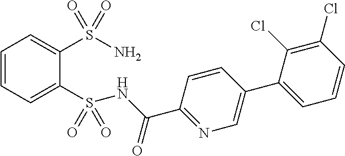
C1=CC=C(S(NC(C2=NC=C(C3=CC=CC(Cl)=C3Cl)C=C2)=O)(=O)=O)C(S(N)(=O)=O)=C1
